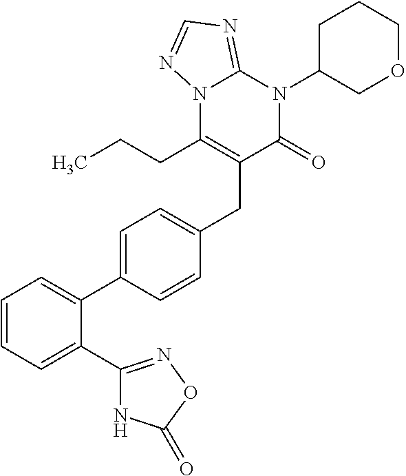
C1=CC=C(C2=NOC(=O)N2)C(C2=CC=C(CC3=C(CCC)N4C(=NC=N4)N(C4COCCC4)C3=O)C=C2)=C1
